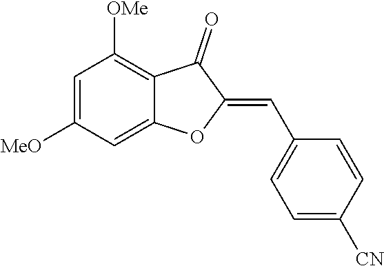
C1=C([MeO])C=C2C(=C1[OMe])C(=O)C(=CC1=CC=C([CN])C=C1)O2
